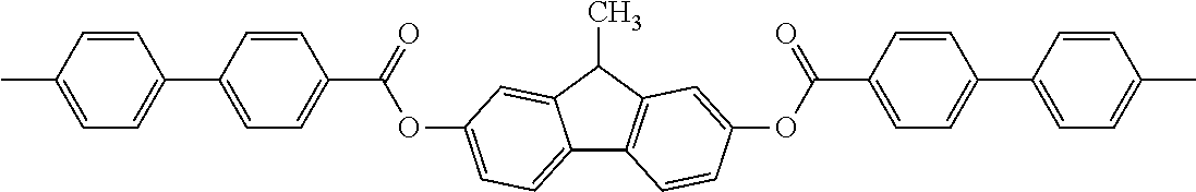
C12=CC=C(OC(C3=CC=C(C4=CC=C(C)C=C4)C=C3)=O)C=C1C(C)C1=C2C=CC(OC(C2=CC=C(C3=CC=C(C)C=C3)C=C2)=O)=C1
